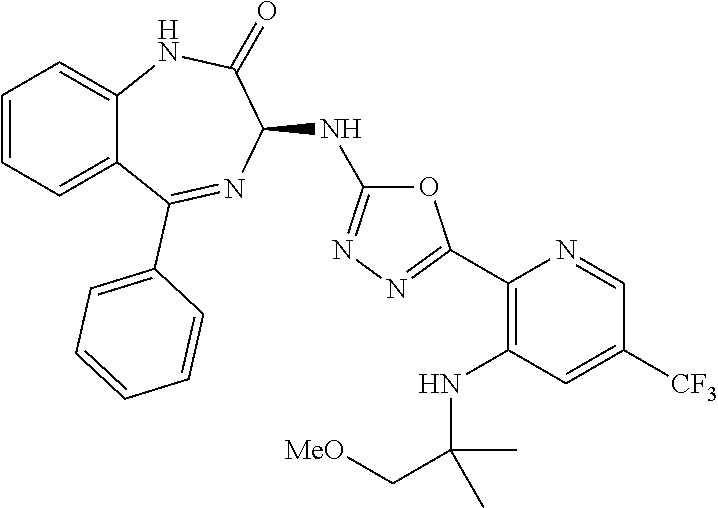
O1C(NC2C(=O)NC3=CC=CC=C3C(C3=CC=CC=C3)=N2)=NN=C1C1=C(NC(C[MeO])(C)C)C=C([CF3])C=N1
